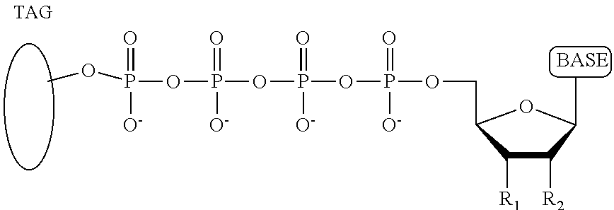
P(OP([O-])(=O)OP([O-])(=O)OCC1C([R1])C([R2])C(C)O1)(=O)([O-])OP(OC)(=O)[O-]
